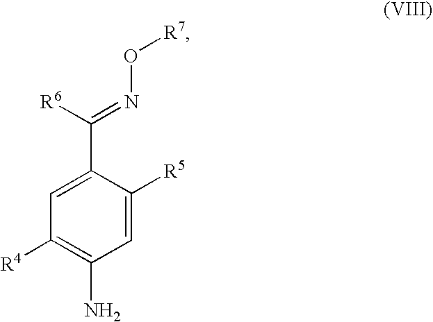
C1(N)=C([R4])C=C(C([R6])=NO[R7])C([R5])=C1
